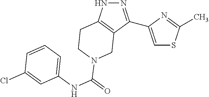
C1=C(C2=NNC3=C2CN(C(NC2=CC=CC(Cl)=C2)=O)CC3)N=C(C)S1
